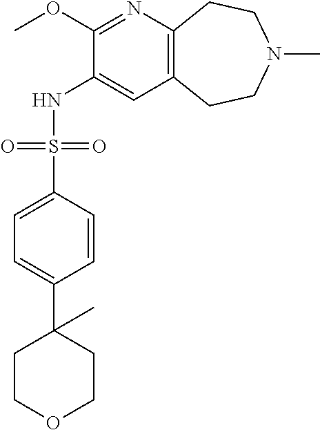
C1(OC)=NC2=C(C=C1NS(C1=CC=C(C3(C)CCOCC3)C=C1)(=O)=O)CCN(C)CC2
